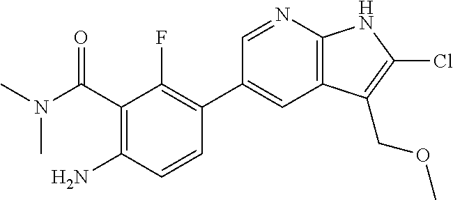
C(C1=C(N)C=CC(C2=CC3=C(N=C2)NC(Cl)=C3COC)=C1F)(=O)N(C)C
